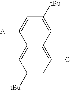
C1([tBu])=CC(C)=C2C(=C1)C([A])=CC([tBu])=C2
